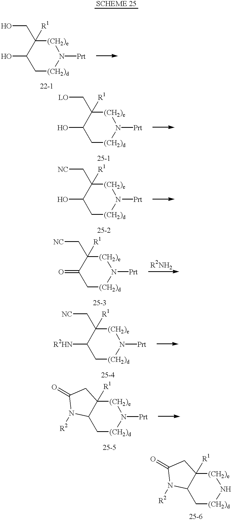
C1(O)C[(CH2)d]N([Prt])[(CH2)e]C1(CO)[R1].C1(O)C[(CH2)d]N([Prt])[(CH2)e]C1(C[LO])[R1].C1(O)C[(CH2)d]N([Prt])[(CH2)e]C1(C[NC])[R1].C1(=O)C[(CH2)d]N([Prt])[(CH2)e]C1(C[NC])[R1].C1([R2HN])C[(CH2)d]N([Prt])[(CH2)e]C1(C[NC])[R1].C12C[(CH2)d]N([Prt])[(CH2)e]C1([R1])CC(=O)N2[R2].C12C[(CH2)d]N[(CH2)e]C1([R1])CC(=O)N2[R2]
